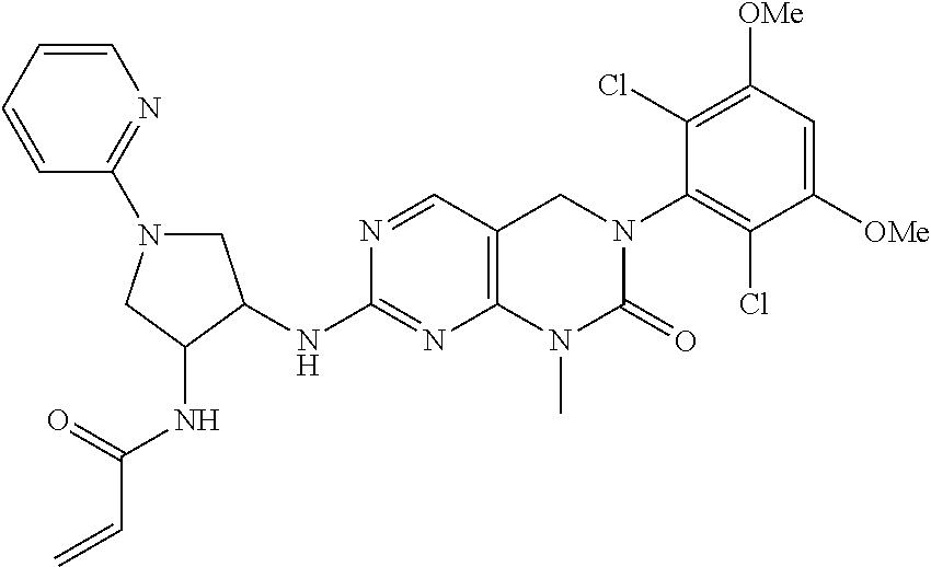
N(C1=NC2=C(C=N1)CN(C1=C(Cl)C([OMe])=CC([OMe])=C1Cl)C(=O)N2C)C1C(NC(C=C)=O)CN(C2=NC=CC=C2)C1
